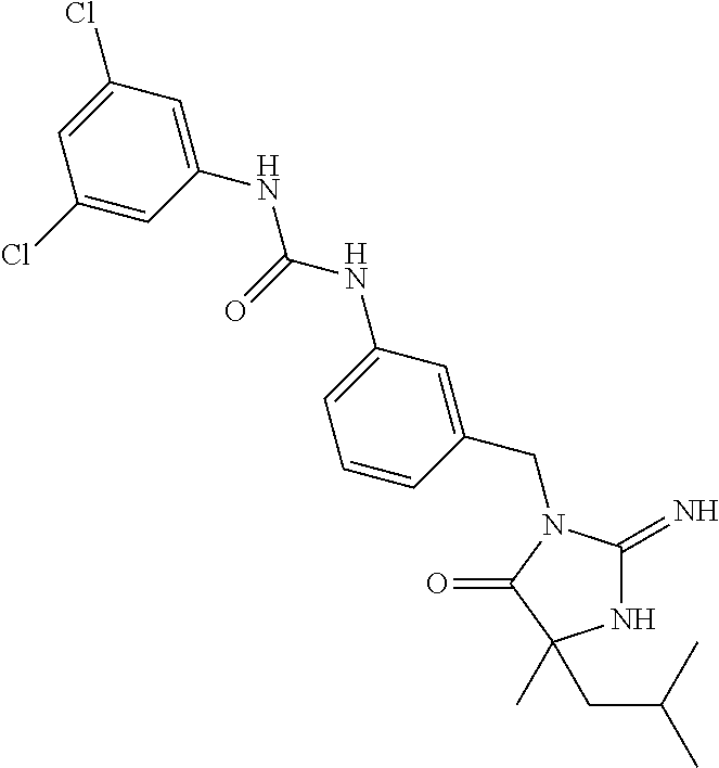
N1C(=N)N(CC2=CC(NC(NC3=CC(Cl)=CC(Cl)=C3)=O)=CC=C2)C(=O)C1(C)CC(C)C
